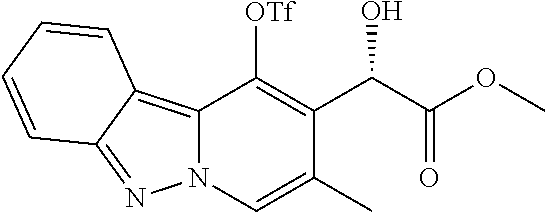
C12=C3C(=NN1C=C(C)C(C(C(OC)=O)O)=C2[OTf])C=CC=C3
